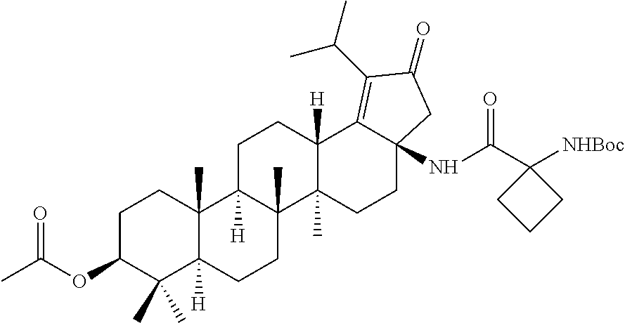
C1C(OC(C)=O)C(C)(C)C2([H])C(C)(C1)C1([H])C(C)(CC2)C2(C)C([H])(CC1)C1=C(C(C)C)C(=O)CC1(NC(C1([NHBoc])CCC1)=O)CC2
